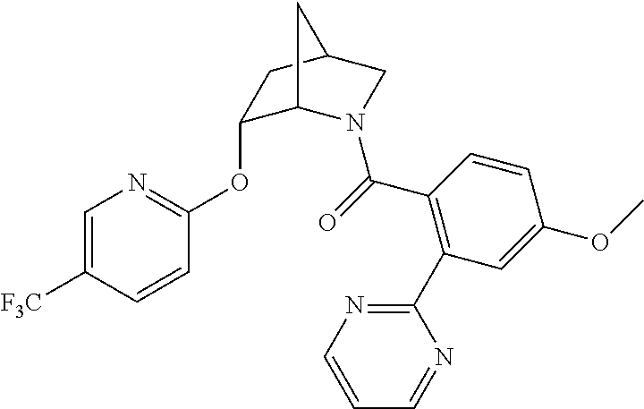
C1=C([F3C])C=CC(OC2C3N(C(=O)C4=C(C5=NC=CC=N5)C=C(OC)C=C4)CC(C2)C3)=N1
